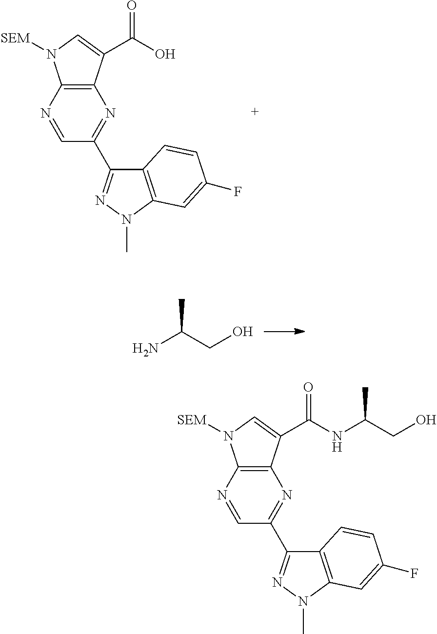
C1=NC2=C(N=C1C1=NN(C)C3=C1C=CC(F)=C3)C(C(O)=O)=CN2[SEM].CC(CO)N.C1=NC2=C(N=C1C1=NN(C)C3=C1C=CC(F)=C3)C(C(NC(C)CO)=O)=CN2[SEM]
